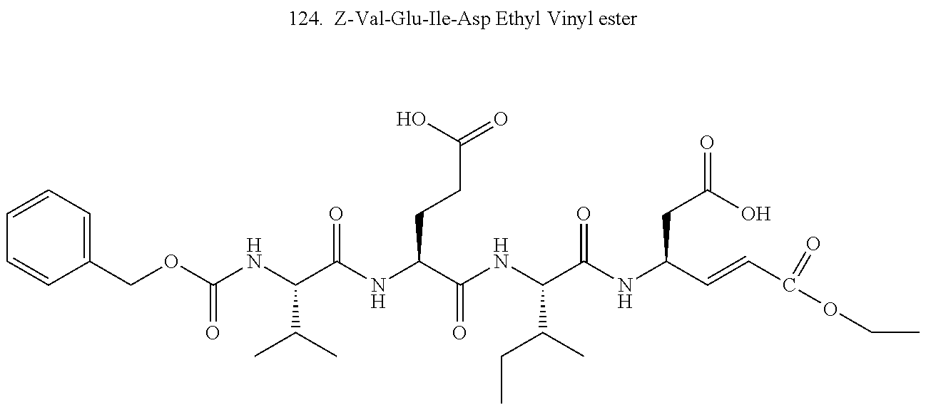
C1=CC=C(COC(NC(C(NC(C(NC(C(CC)C)C(=O)NC(CC(O)=O)C=CC(OCC)=O)=O)CCC(=O)O)=O)C(C)C)=O)C=C1
